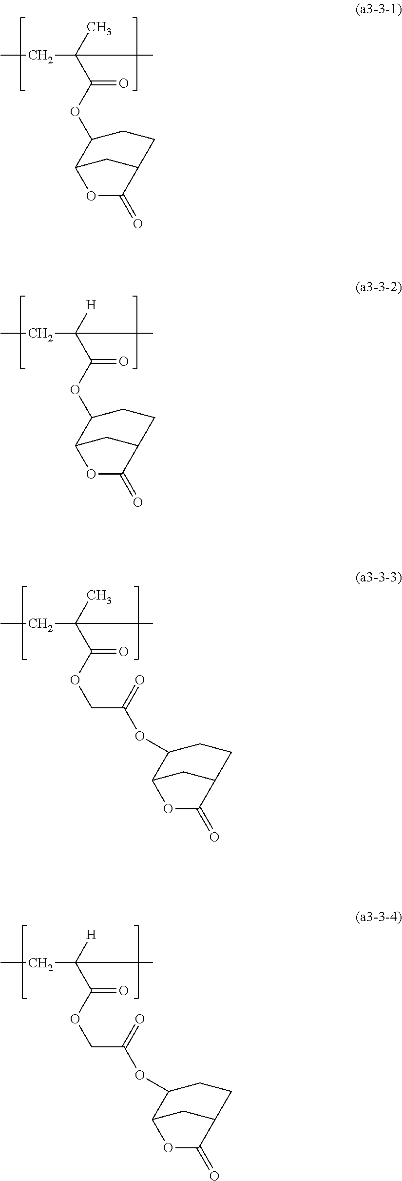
CCC(C(OC1C2CC(CC1)C(=O)O2)=O)([H])C.CCC(C(OC1C2CC(CC1)C(=O)O2)=O)(C)C.CCC(C(OCC(OC1C2CC(CC1)C(=O)O2)=O)=O)(C)C.CCC(C(OCC(OC1C2CC(CC1)C(=O)O2)=O)=O)([H])C
